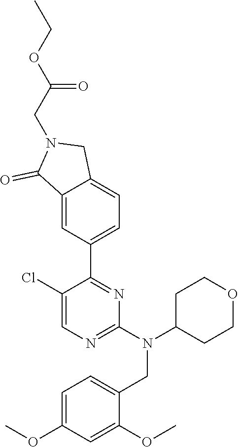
C1=C(OC)C=C(OC)C(CN(C2=NC=C(Cl)C(C3=CC=C4C(=C3)C(=O)N(CC(OCC)=O)C4)=N2)C2CCOCC2)=C1
